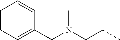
C(N(CCC)C)C1=CC=CC=C1
